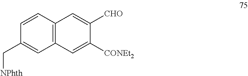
C1(C[NPhth])=CC2=C(C=C1)C=C([CHO])C([CONEt2])=C2
